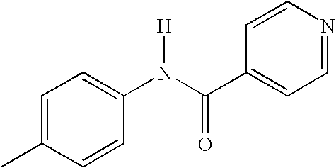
C1=C(C)C=CC(N(C(C2=CC=NC=C2)=O)[H])=C1
